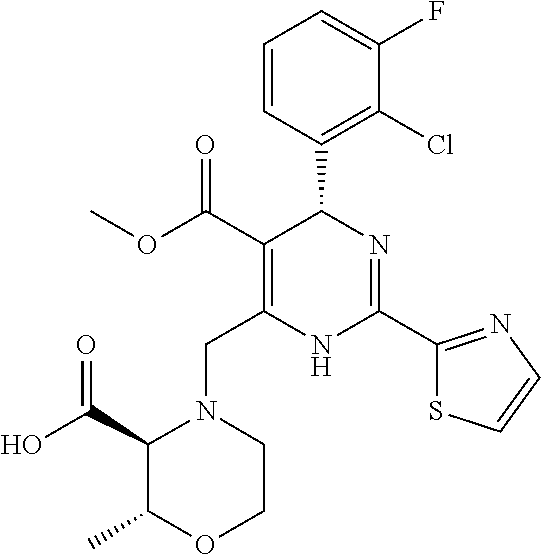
C1=CC(C2C(C(=O)OC)=C(CN3C(C(O)=O)C(C)OCC3)NC(C3=NC=CS3)=N2)=C(Cl)C(F)=C1
